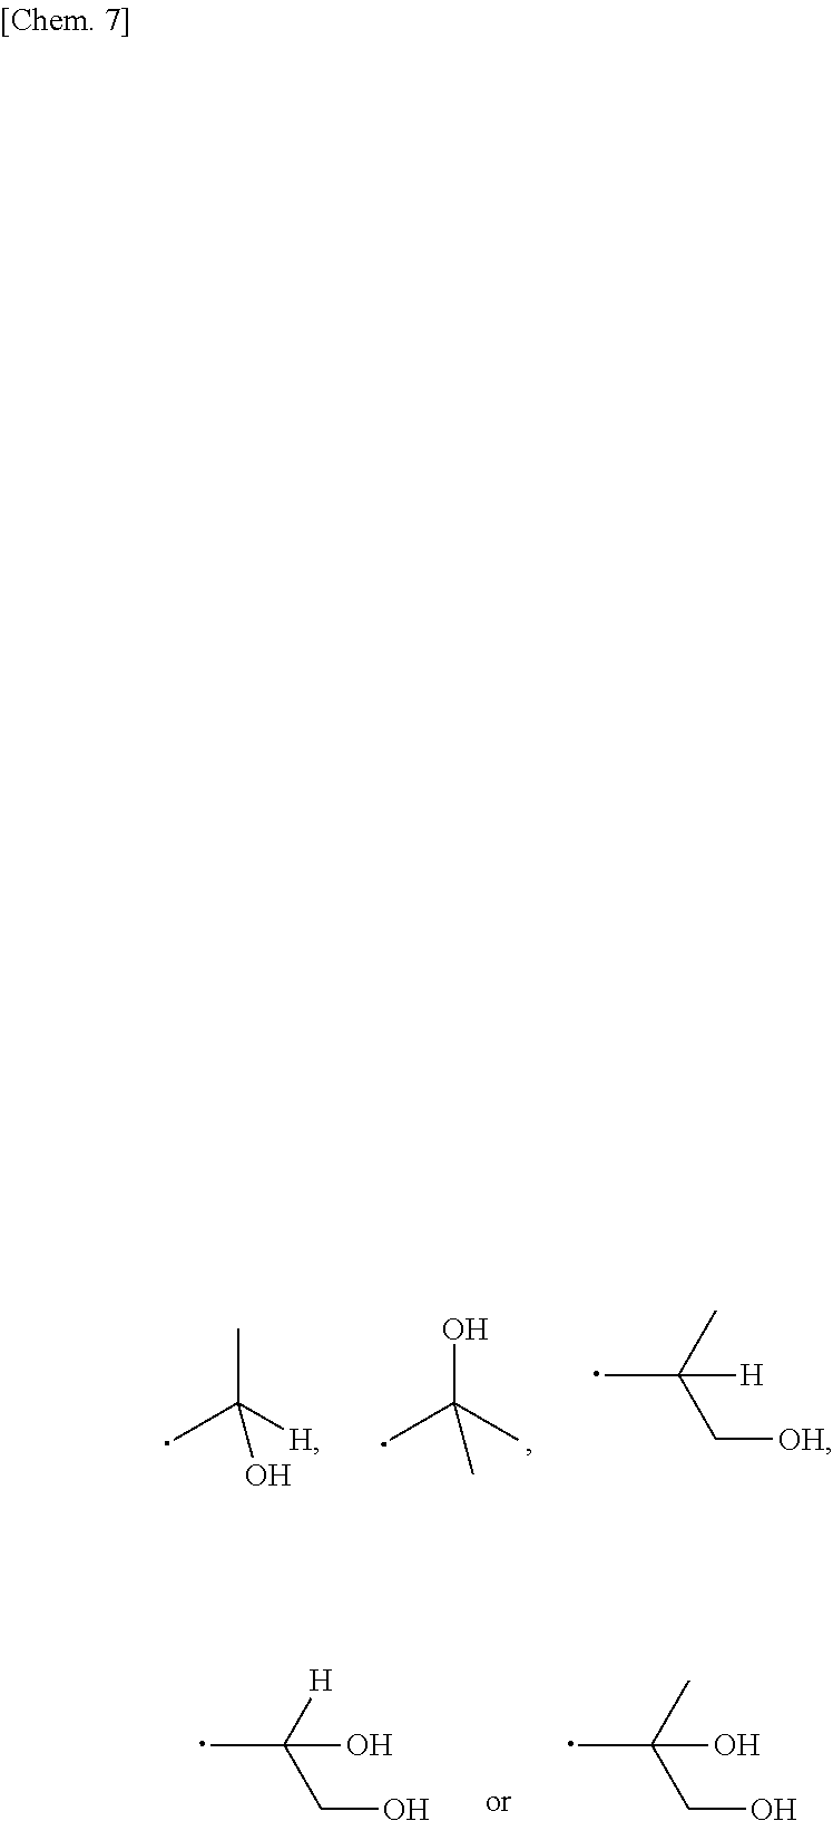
C(C)(C)(O)C.C([H])(C)(C)O.C(C)(C[OH])([H])C.C([H])(CO)(O)C.C(C)(CO)(O)C
